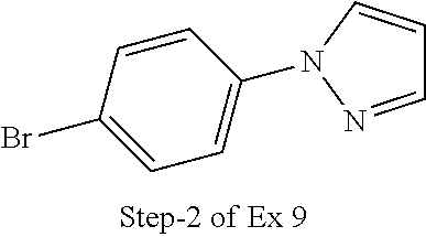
C1=CC(Br)=CC=C1N1C=CC=N1
